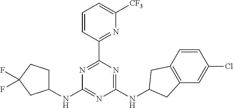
N1=C(C2=NC([CF3])=CC=C2)N=C(NC2CC3=C(C=C(Cl)C=C3)C2)N=C1NC1CCC(F)(F)C1
